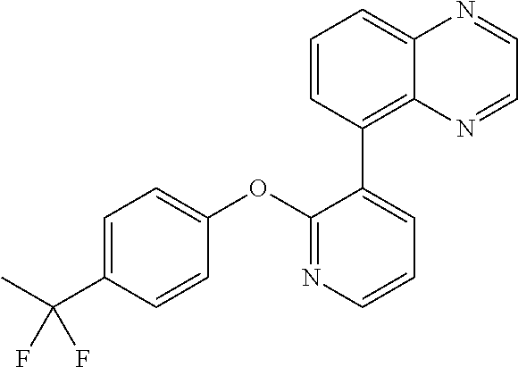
C1=C(C(C)(F)F)C=CC(OC2=NC=CC=C2C2=C3C(=CC=C2)N=CC=N3)=C1
